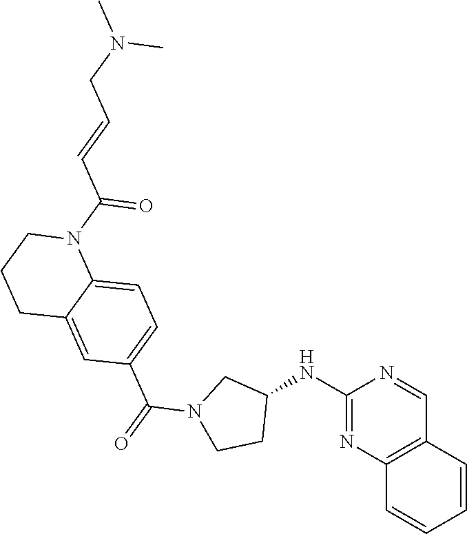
C(C=CCN(C)C)(N1C2=CC=C(C(=O)N3CCC(NC4=NC5=C(C=CC=C5)C=N4)C3)C=C2CCC1)=O
